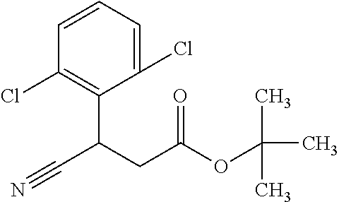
C1=CC=C(Cl)C(C(CC(OC(C)(C)C)=O)C#N)=C1Cl
